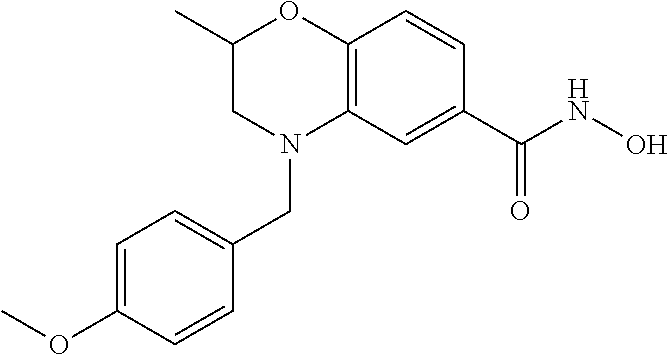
C1=C(OC)C=CC(CN2C3=C(OC(C)C2)C=CC(C(NO)=O)=C3)=C1
